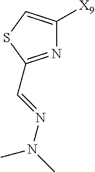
N1=C(C=NN(C)C)SC=C1[X9]
